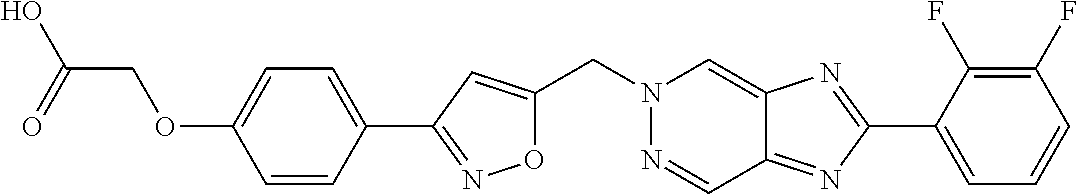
O1C(CN2N=CC3=NC(C4=CC=CC(F)=C4F)=NC3=C2)=CC(C2=CC=C(OCC(O)=O)C=C2)=N1
